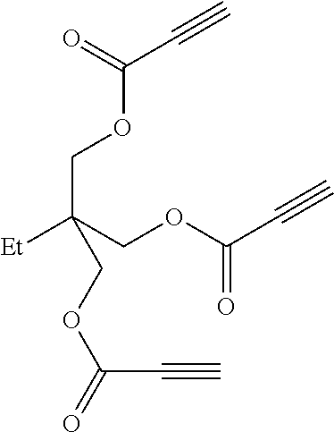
C(C(COC(C#C)=O)([Et])COC(=O)C#C)OC(=O)C#C
